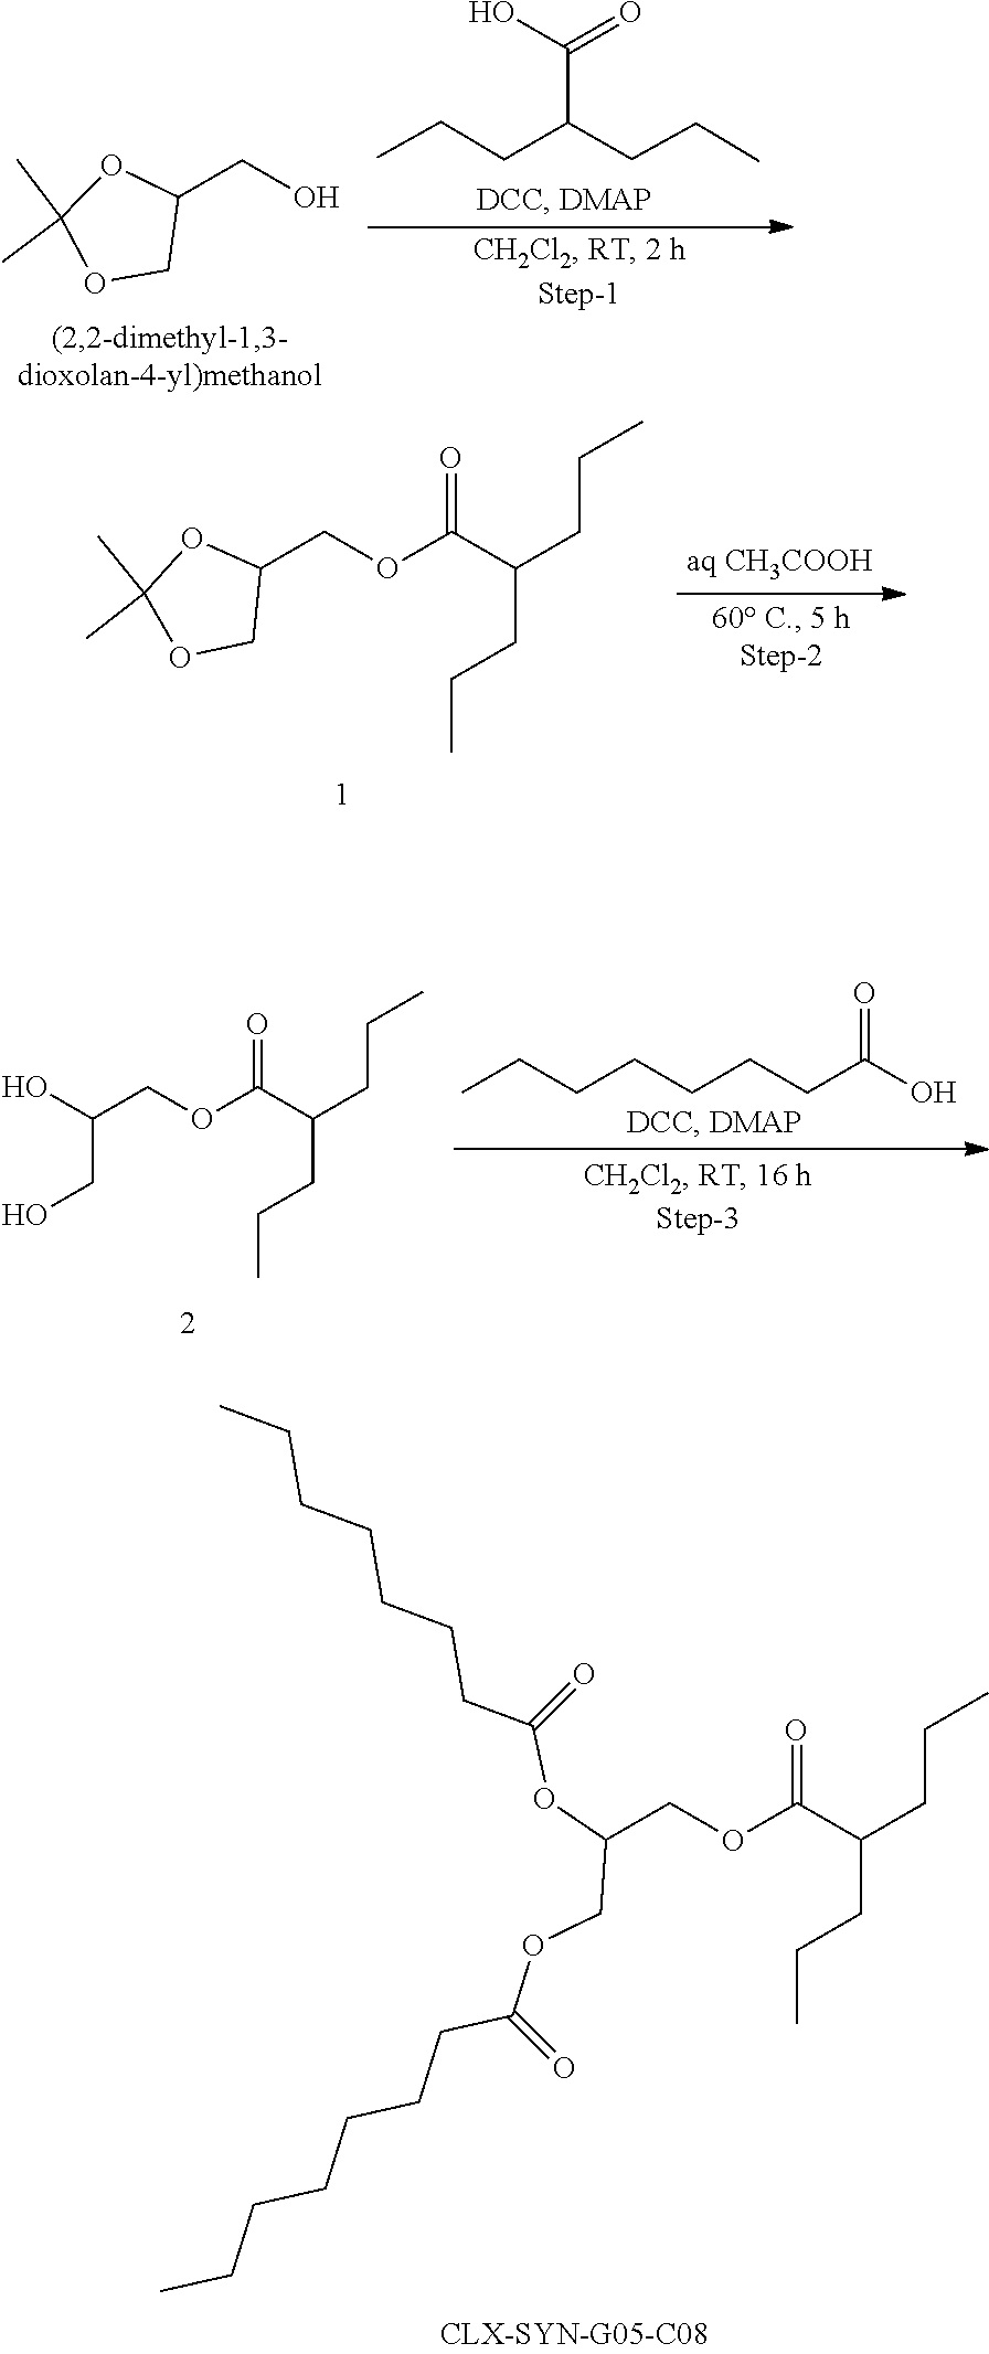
C(CC(=O)OC(COC(CCCCCCC)=O)COC(C(CCC)CCC)=O)CCCCC.C(CC)C(C(O)=O)CCC.CC1(C)OC(CO)CO1.CC1(C)OC(COC(C(CCC)CCC)=O)CO1.C(CC)CCCCC(=O)O.C(CO)(O)COC(C(CCC)CCC)=O
